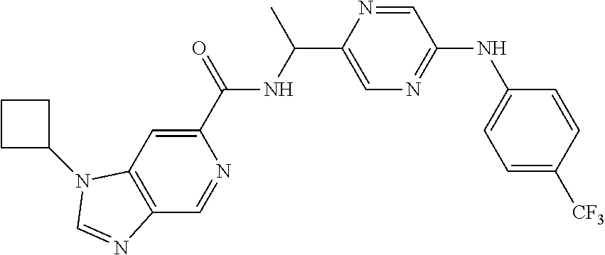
C1(C(=O)NC(C2=CN=C(NC3=CC=C([CF3])C=C3)C=N2)C)=CC2=C(C=N1)N=CN2C1CCC1
